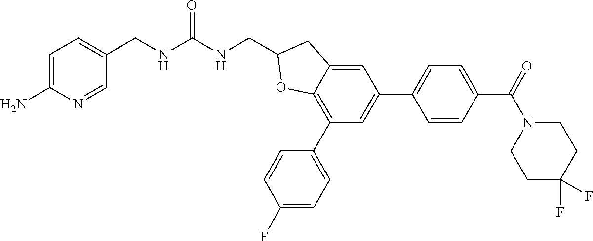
C1=C(N)N=CC(CNC(NCC2CC3=CC(C4=CC=C(C(=O)N5CCC(F)(F)CC5)C=C4)=CC(C4=CC=C(F)C=C4)=C3O2)=O)=C1
